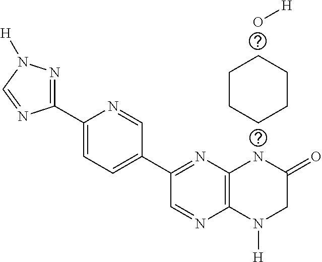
C1=NC2=C(N=C1C1=CC=C(C3=NN([H])C=N3)N=C1)NC(=O)CN2[H].O[H].C1CCCCC1
